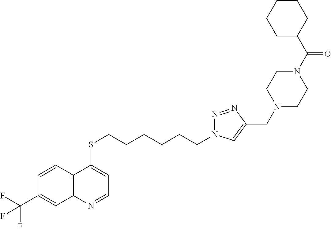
C12=C(C=CC(C(F)(F)F)=C1)C(SCCCCCCN1N=NC(CN3CCN(C(C4CCCCC4)=O)CC3)=C1)=CC=N2
